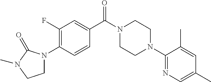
C1(C(N2CCN(C3=NC=C(C)C=C3C)CC2)=O)=CC(F)=C(N2CCN(C)C2=O)C=C1
